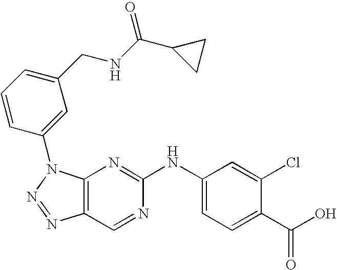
C12=C(N(C3=CC(CNC(C4CC4)=O)=CC=C3)N=N1)N=C(NC1=CC=C(C(O)=O)C(Cl)=C1)N=C2
